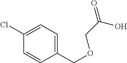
C1(Cl)=CC=C(COCC(=O)O)C=C1
